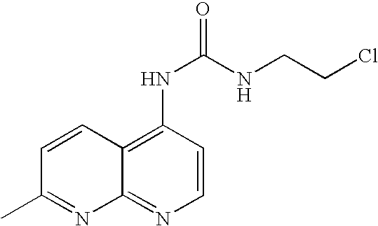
C1=CC(NC(=O)NCCCl)=C2C(=N1)N=C(C)C=C2
